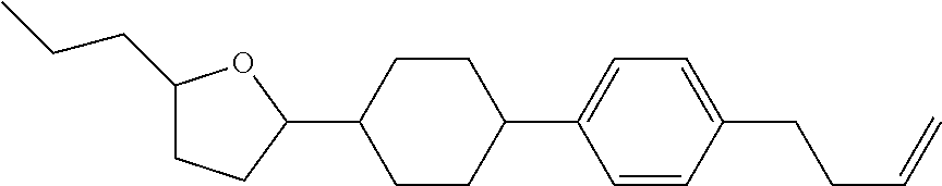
C1(CCC)CCC(C2CCC(C3=CC=C(CCC=C)C=C3)CC2)O1
